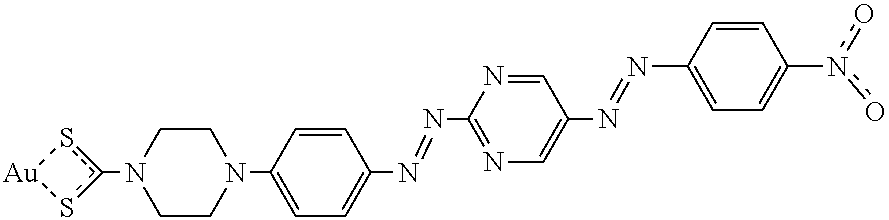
C1CN(C2=CC=C(N=NC3=NC=C(N=NC4=CC=C(n(o)o)C=C4)C=N3)C=C2)CCN1c1s[Au]s1
